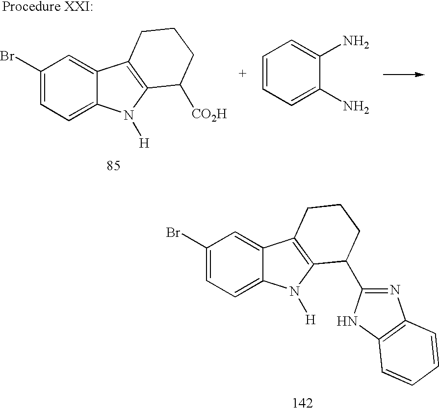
C1(Br)=CC=C2C(=C1)C1=C(N2[H])C([CO2H])CCC1.C1=CC=C(N)C(N)=C1.C1(Br)=CC=C2C(=C1)C1=C(N2[H])C(C2=NC3=C(N2)C=CC=C3)CCC1
